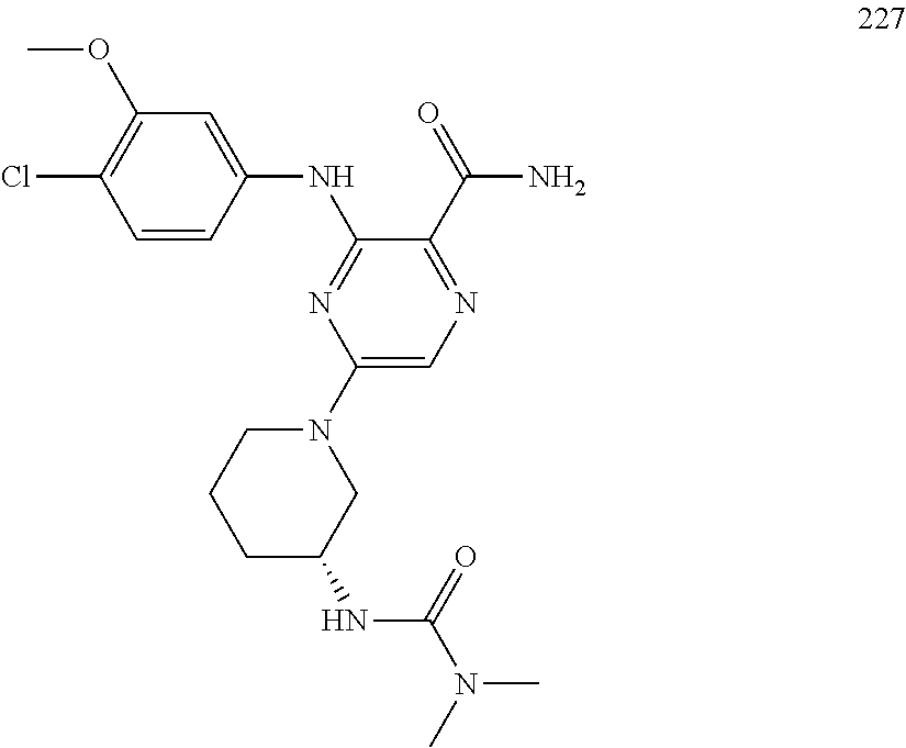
N(C1=NC(N2CCCC(NC(N(C)C)=O)C2)=CN=C1C(=O)N)C1=CC(OC)=C(Cl)C=C1
